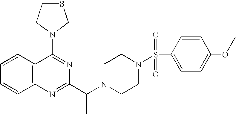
C1=CC2=C(C=C1)N=C(C(N1CCN(S(C3=CC=C(OC)C=C3)(=O)=O)CC1)C)N=C2N1CSCC1
